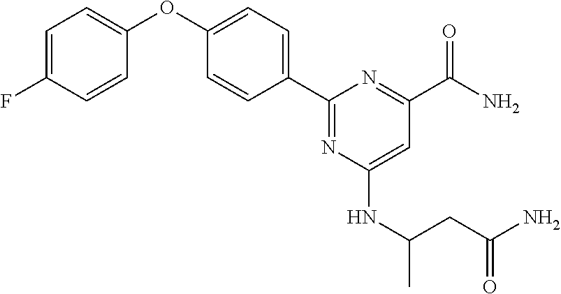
C1=C(F)C=CC(OC2=CC=C(C3=NC(NC(C)CC(N)=O)=CC(C(N)=O)=N3)C=C2)=C1
